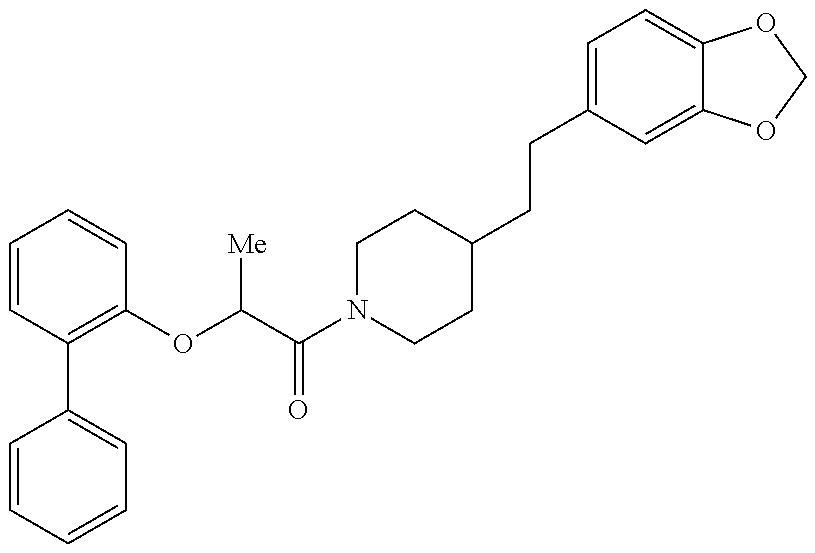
C1=CC=CC=C1C1=C(OC(C(N2CCC(CCC3=CC=C4C(=C3)OCO4)CC2)=O)[Me])C=CC=C1
